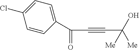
C(C#CC([Me])(O)[Me])(=O)C1=CC=C(Cl)C=C1
